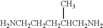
[H2NCH2CH2CH2CHCH2NH2]C
